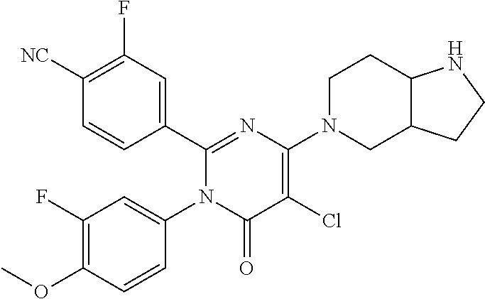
C1(C2=CC(F)=C([CN])C=C2)=NC(N2CC3C(CC2)NCC3)=C(Cl)C(=O)N1C1=CC(F)=C(OC)C=C1
